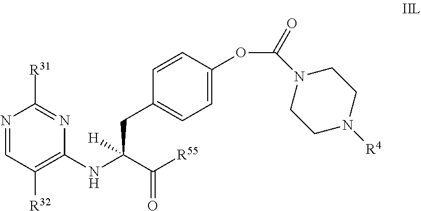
N1=CC([R32])=C(NC(C([R55])=O)(CC2=CC=C(OC(=O)N3CCN([R4])CC3)C=C2)[H])N=C1[R31]
